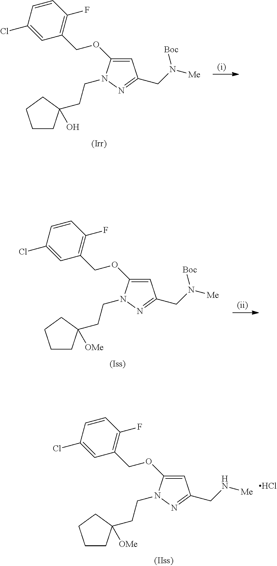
C1=C(OCC2=C(F)C=CC(Cl)=C2)N(CCC2([OMe])CCCC2)N=C1CN([Boc])[Me].C1=C(OCC2=C(F)C=CC(Cl)=C2)N(CCC2([OMe])CCCC2)N=C1CN[Me].Cl.C1=C(OCC2=C(F)C=CC(Cl)=C2)N(CCC2(O)CCCC2)N=C1CN([Boc])[Me]
